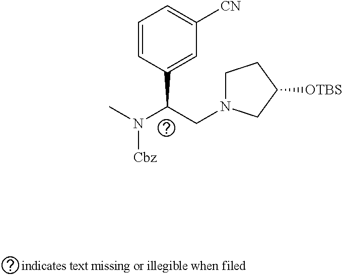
C1=CC(C(CN2CCC([OTBS])C2)N(C)[Cbz])=CC([CN])=C1
